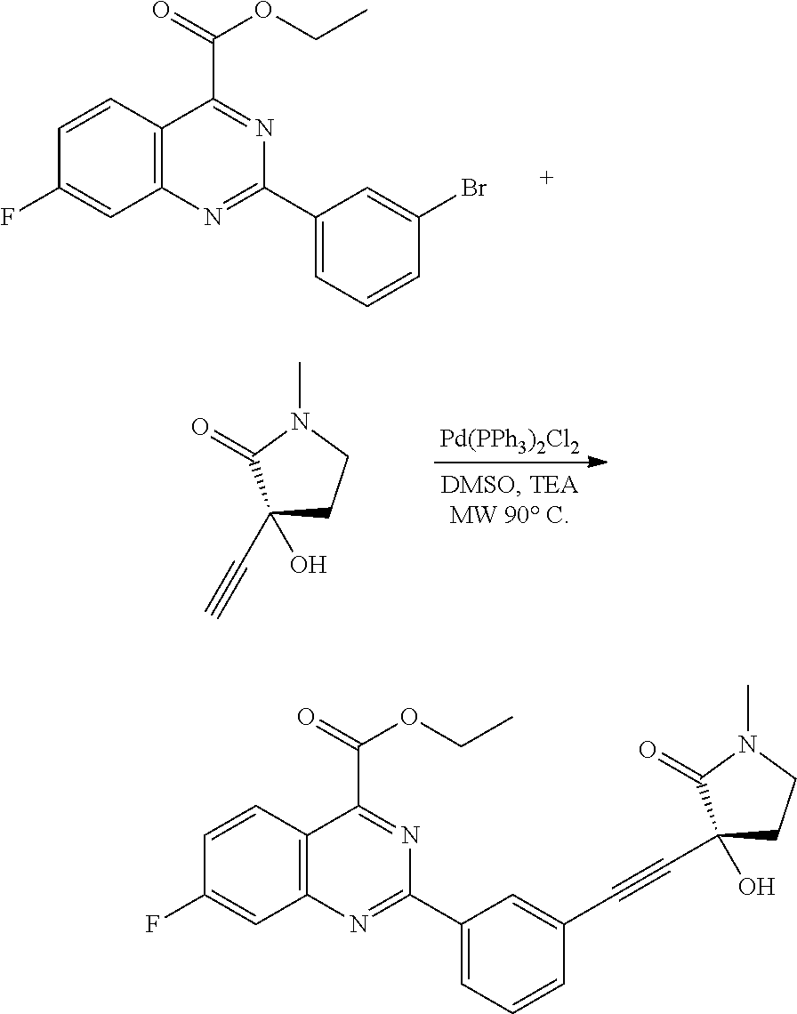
C1=CC2=C(C=C1F)N=C(C1=CC=CC(Br)=C1)N=C2C(=O)OCC.[Pd(PPh3)2Cl2].C1(C#C)(O)CCN(C)C1=O.C1=CC2=C(C=C1F)N=C(C1=CC=CC(C#CC3(O)CCN(C)C3=O)=C1)N=C2C(=O)OCC
